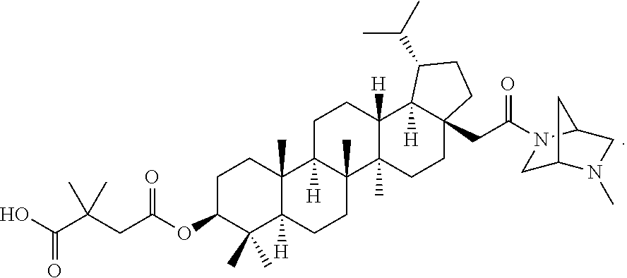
C1C(OC(CC(C(O)=O)(C)C)=O)C(C)(C)C2([H])C(C)(C1)C1([H])C(C)(CC2)C2(C)C([H])(CC1)C1([H])C(CC(=O)N3CC4N(C)CC3C4)(CC2)CCC1C(C)C
